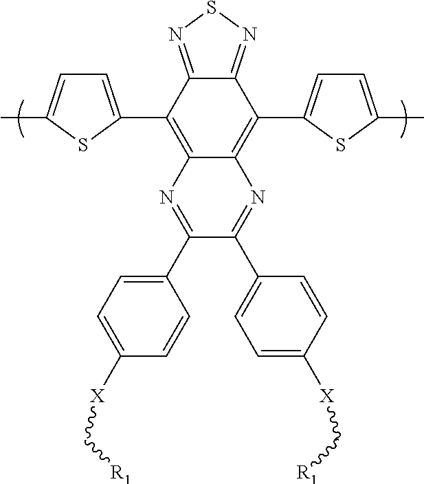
C12=NSN=C1C(C1=CC=C(C)S1)=C1C(=C2C2=CC=C(C)S2)N=C(C2=CC=C([X]C[R1])C=C2)C(C2=CC=C([X]C[R1])C=C2)=N1
